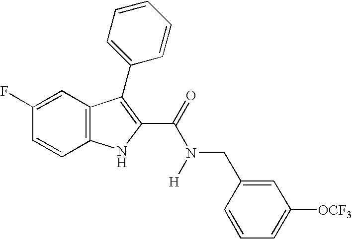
C12=C(C=CC(F)=C1)NC(C(=O)N([H])CC1=CC([OCF3])=CC=C1)=C2C1=CC=CC=C1
